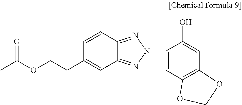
C1=CC(CCOC(C)=O)=CC2=C1=NN(C1=CC3=C(C=C1O)OCO3)N=2
